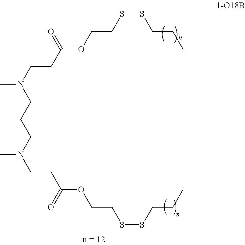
N(CCC(OCCSSCCC)=O)(CCCN(CCC(OCCSSCCC)=O)C)C
